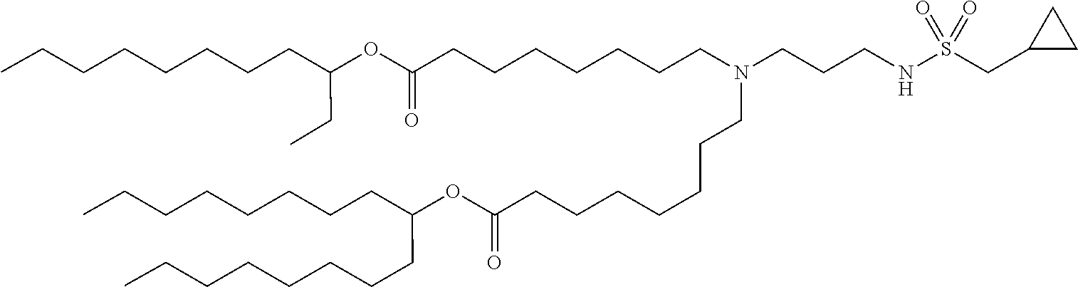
O(C(=O)CCCCCCCN(CCCCCCCC(OC(CCCCCCCC)CCCCCCCC)=O)CCCNS(CC1CC1)(=O)=O)C(CC)CCCCCCCC
